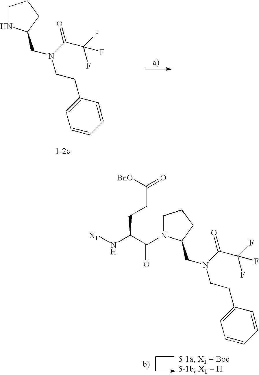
C1NC(CN(CCC2=CC=CC=C2)C(C(F)(F)F)=O)CC1.C1N(C(C(CCC(=O)[BnO])N[X1])=O)C(CN(CCC2=CC=CC=C2)C(C(F)(F)F)=O)CC1
